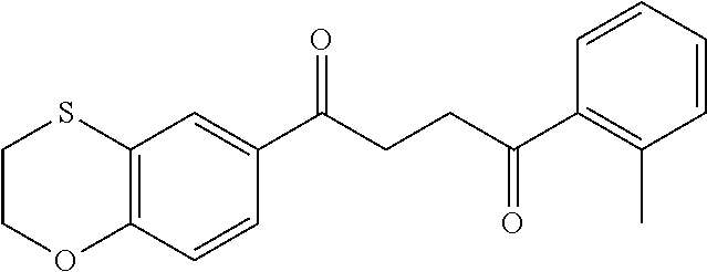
C1(C(CCC(C2=C(C)C=CC=C2)=O)=O)=CC2=C(C=C1)OCCS2
